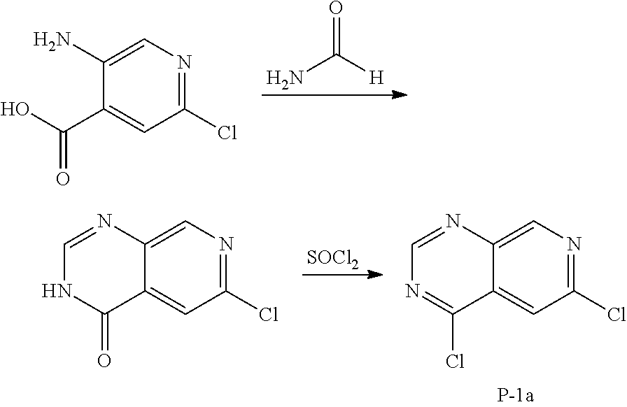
NC([H])=O.C1(N)=CN=C(Cl)C=C1C(O)=O.[SOCl2].C12=CN=C(Cl)C=C1C(Cl)=NC=N2.C12=CN=C(Cl)C=C1C(=O)NC=N2
